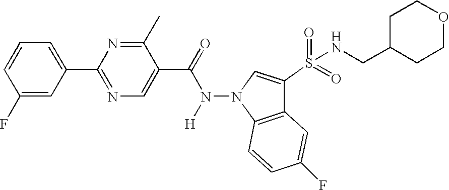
C1(F)=CC(C2=NC=C(C(=O)N(N3C4=C(C(S(=O)(=O)NCC5CCOCC5)=C3)C=C(F)C=C4)[H])C(C)=N2)=CC=C1
